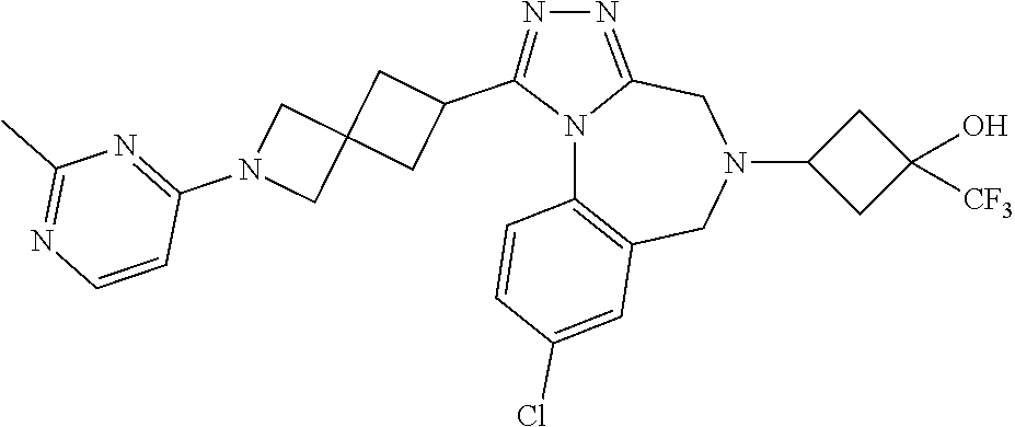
N12C3=C(CN(C4CC(O)([CF3])C4)CC1=NN=C2C1CC2(C1)CN(C1=NC(C)=NC=C1)C2)C=C(Cl)C=C3
